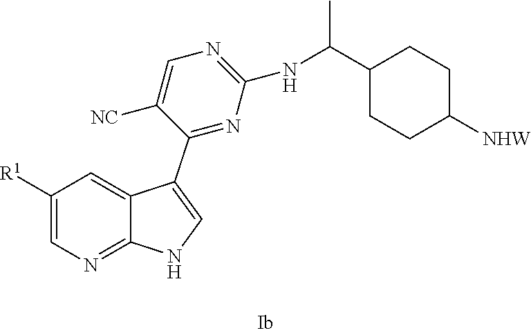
C1([R1])=CN=C2C(=C1)C(C1=NC(NC(C3CCC([NHW])CC3)C)=NC=C1[NC])=CN2
